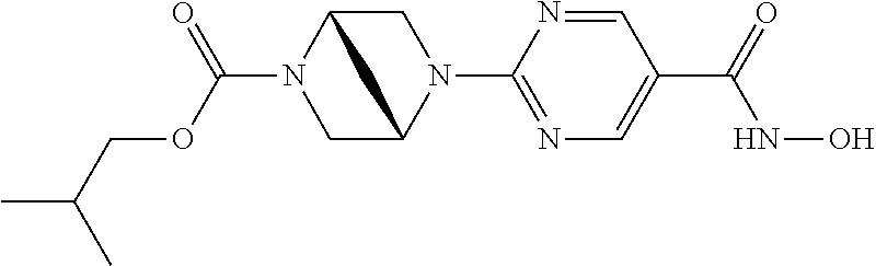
C(N1CC2N(C3=NC=C(C(NO)=O)C=N3)CC1C2)(OCC(C)C)=O
